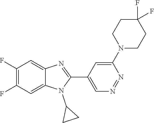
C1(F)=C(F)C=C2C(=C1)N=C(C1=CN=NC(N3CCC(F)(F)CC3)=C1)N2C1CC1
